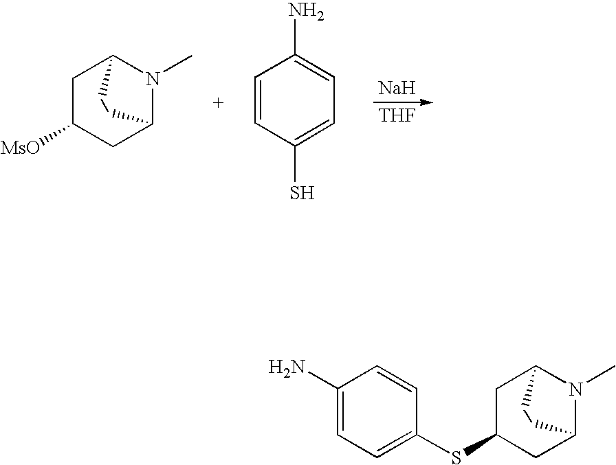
[Na].[THF].C1C([MsO])CC2N(C)C1CC2.C1=CC(S)=CC=C1N.C1C(SC2=CC=C(N)C=C2)CC2N(C)C1CC2
